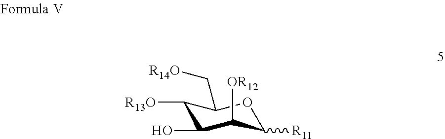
C1([R13O])C(O)C([OR12])C([R11])OC1C[R14O]
